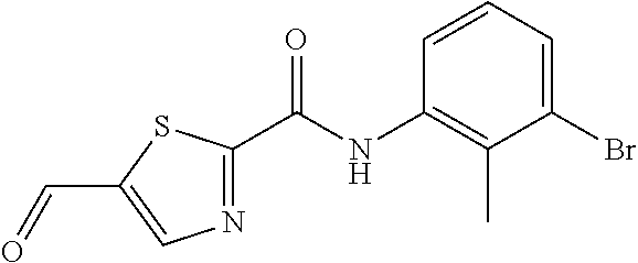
N1=C(C(NC2=C(C)C(Br)=CC=C2)=O)SC(C=O)=C1
